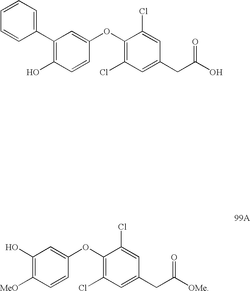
C1(O)=C([MeO])C=CC(OC2=C(Cl)C=C(CC(=O)[OMe])C=C2Cl)=C1.C1(C2=CC=CC=C2)=C(O)C=CC(OC2=C(Cl)C=C(CC(=O)O)C=C2Cl)=C1
